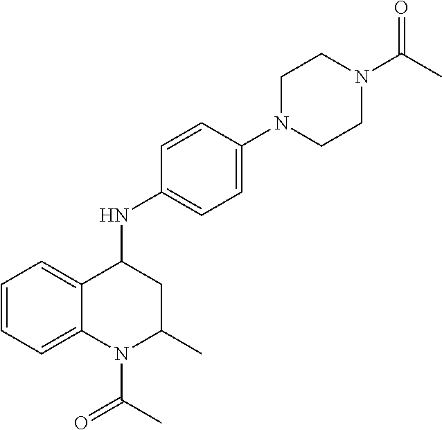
C1=CC=C2C(=C1)C(NC1=CC=C(N3CCN(C(C)=O)CC3)C=C1)CC(C)N2C(C)=O
